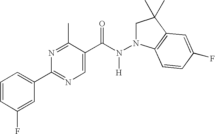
C1=CC(F)=CC(C2=NC=C(C(N(N3CC(C)(C)C4=C3C=CC(F)=C4)[H])=O)C(C)=N2)=C1
